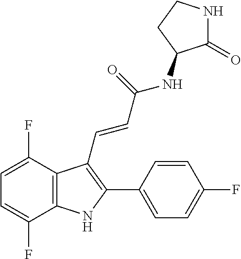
C1(F)=CC=C(F)C2=C1NC(C1=CC=C(F)C=C1)=C2C=CC(=O)NC1C(=O)NCC1
